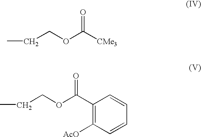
CCCOC([CMe3])=O.CCCOC(C1=C([AcO])C=CC=C1)=O
